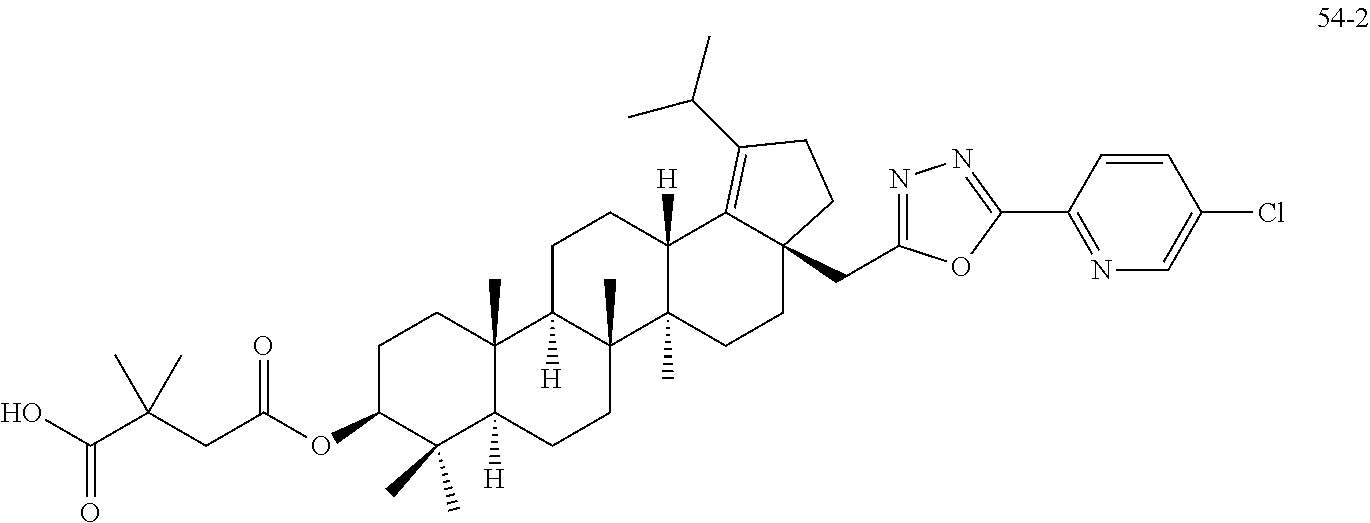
C1C(OC(CC(C(O)=O)(C)C)=O)C(C)(C)C2([H])C(C)(C1)C1([H])C(C)(CC2)C2(C)C([H])(CC1)C1=C(C(C)C)CCC1(CC1=NN=C(C3=NC=C(Cl)C=C3)O1)CC2
